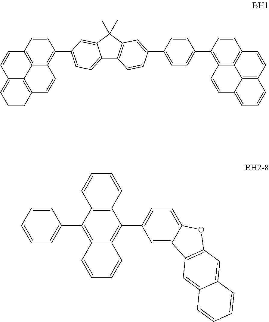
C12=CC=C(C3=C4C5=C(C=C3)C=CC3=CC=CC(=C53)C=C4)C=C1C(C)(C)C1=C2C=CC(C2=CC=C(C3=C4C5=C(C=C3)C=CC3=C5C(=CC=C3)C=C4)C=C2)=C1.C1=CC(C2=C3C(=C(C4=CC=C5C(=C4)C4=C(O5)C=C5C(=C4)C=CC=C5)C4=C2C=CC=C4)C=CC=C3)=CC=C1
